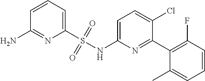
C1=CC=C(S(NC2=CC=C(Cl)C(C3=C(F)C=CC=C3C)=N2)(=O)=O)N=C1N
